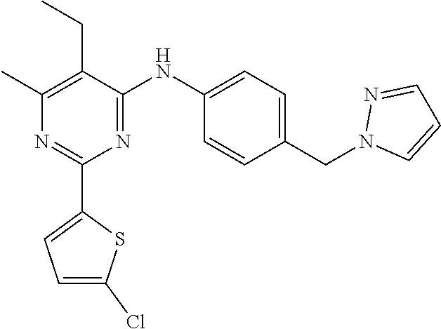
C1(C)=C(CC)C(NC2=CC=C(CN3C=CC=N3)C=C2)=NC(C2=CC=C(Cl)S2)=N1
